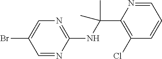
C1(NC(C2=C(Cl)C=CC=N2)(C)C)=NC=C(Br)C=N1
